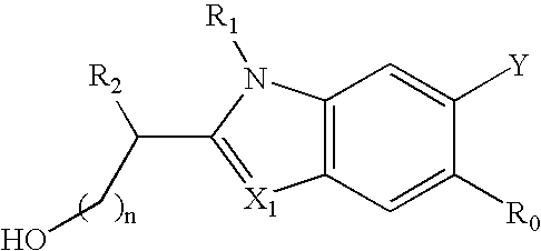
C12=C(C=C([R0])C([Y])=C1)[X1]=C(C(CO)[R2])N2[R1]
